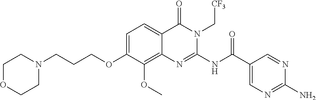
C1=C(OCCCN2CCOCC2)C(OC)=C2C(=C1)C(=O)N(C[CF3])C(NC(C1=CN=C(N)N=C1)=O)=N2
